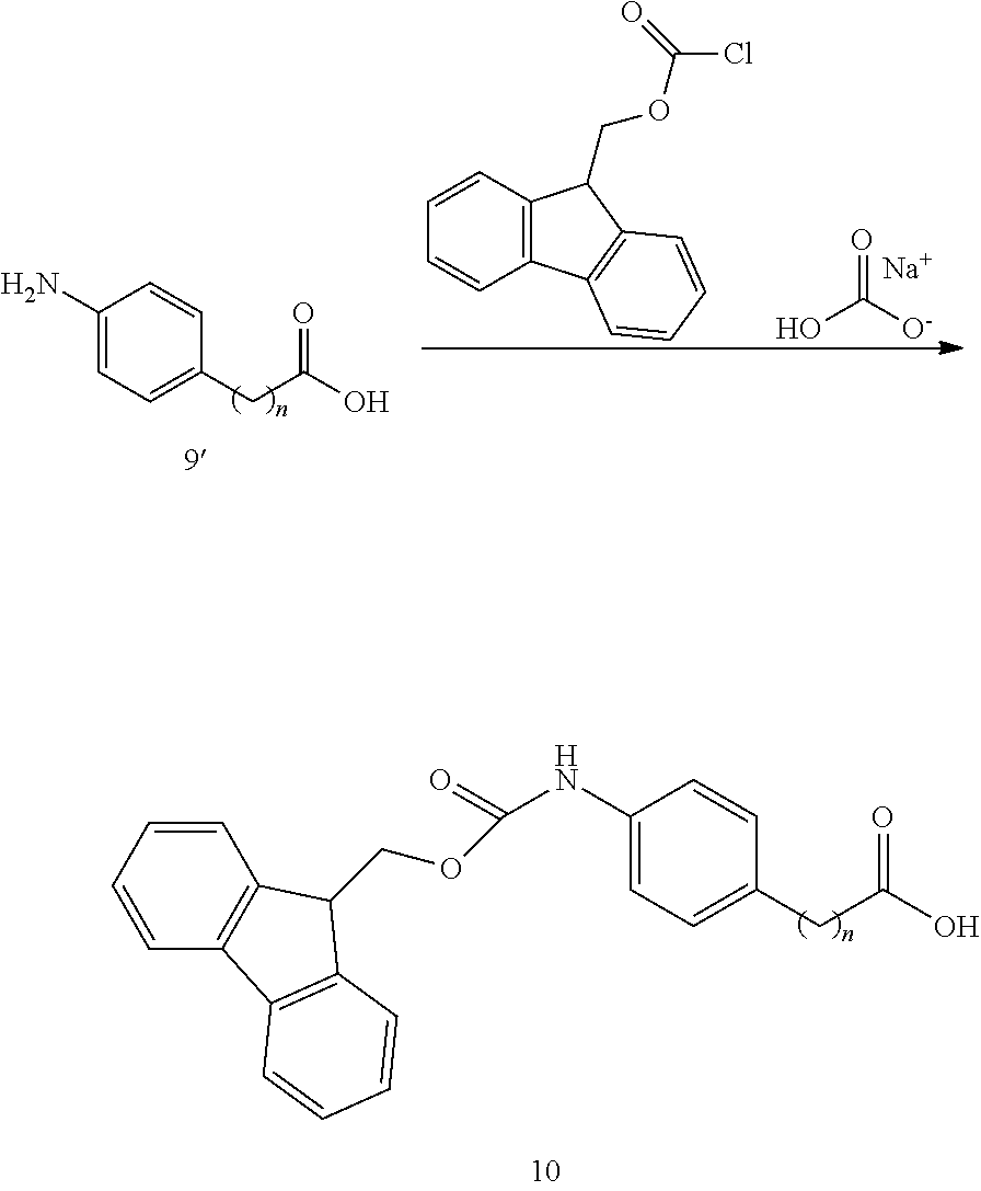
C1(N)=CC=C(CC(O)=O)C=C1.C1=CC2=C(C=C1)C1=C(C2COC(=O)Cl)C=CC=C1.O=C([O-])O.[Na].C1=CC2=C(C=C1)C(COC(=O)NC1=CC=C(CC(O)=O)C=C1)C1=C2C=CC=C1
